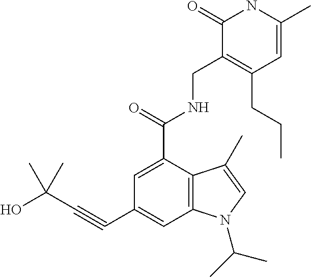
C1=C(C(NCC2=C(CCC)C=C(C)NC2=O)=O)C2=C(C=C1C#CC(O)(C)C)N(C(C)C)C=C2C
